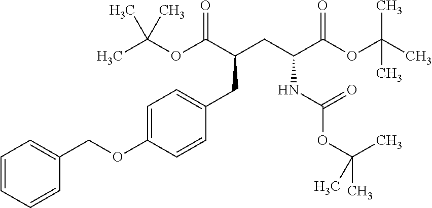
C1=CC=CC(COC2=CC=C(CC(CC(C(OC(C)(C)C)=O)NC(OC(C)(C)C)=O)C(OC(C)(C)C)=O)C=C2)=C1
